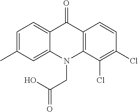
C12=CC=C(C)C=C1N(CC(O)=O)C1=C(C2=O)C=CC(Cl)=C1Cl
